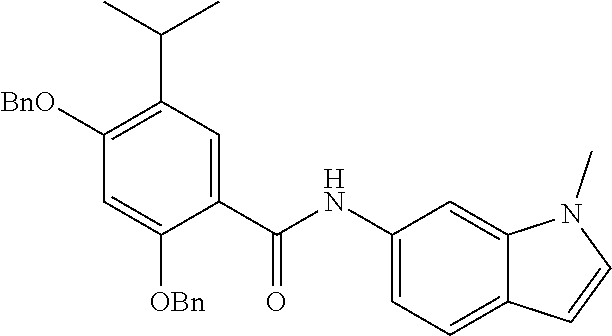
C1(C(NC2=CC=C3C(=C2)N(C)C=C3)=O)=CC(C(C)C)=C([BnO])C=C1[OBn]
